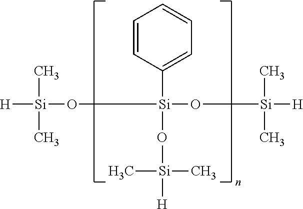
[H][Si](O[Si](O[Si]([H])(C)C)(C1=CC=CC=C1)O[Si]([H])(C)C)(C)C
